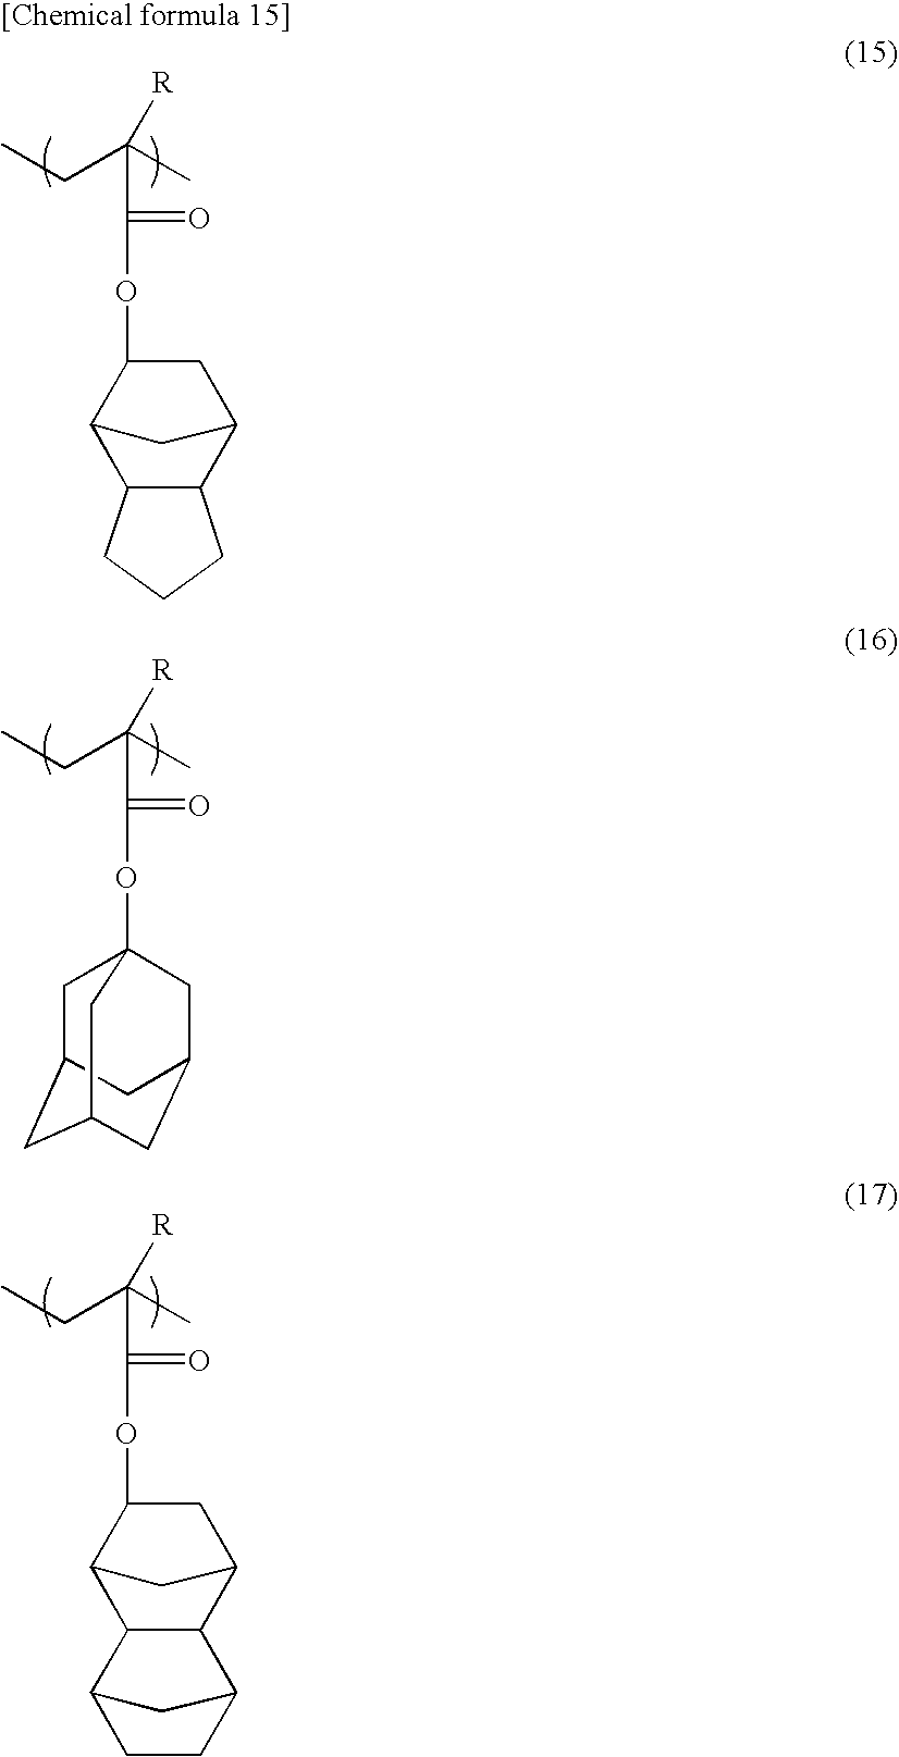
C12CC3CC(CC(OC(=O)C(CC)([R])C)(C3)C1)C2.O(C(=O)C(CC)([R])C)C1CC2C3C(C1C2)CCC3.O(C(=O)C(CC)([R])C)C1CC2CC1C1C2C2CCC1C2
